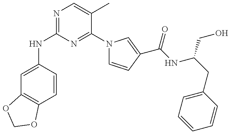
C1(NC2=NC=C(C)C(N3C=CC(C(NC(CC4=CC=CC=C4)CO)=O)=C3)=N2)=CC2=C(C=C1)OCO2
